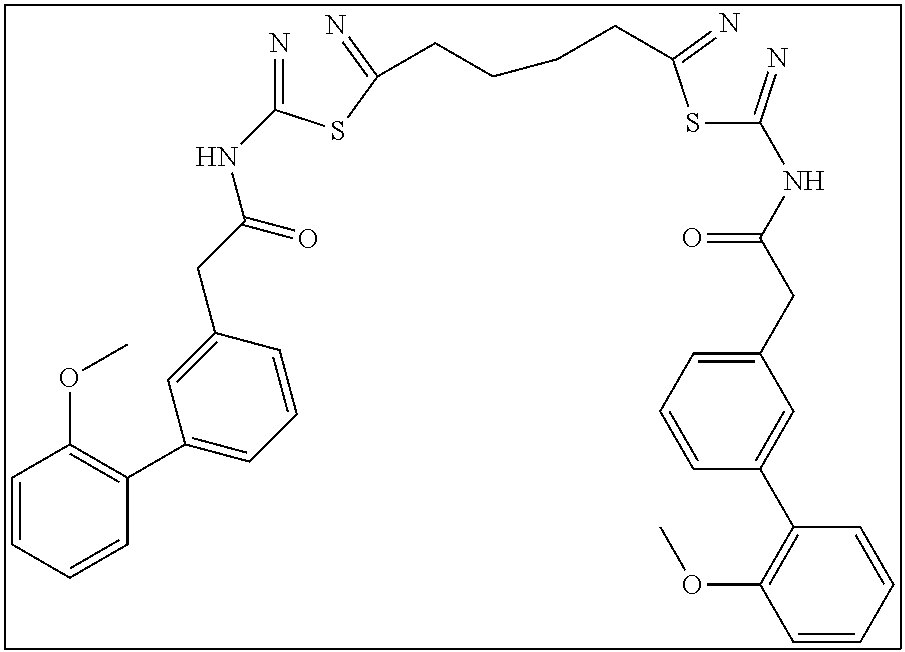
N=C(SC(=N)CCCCC(SC(=N)NC(CC1=CC=CC(C2=C(OC)C=CC=C2)=C1)=O)=N)NC(CC1=CC(C2=C(OC)C=CC=C2)=CC=C1)=O
